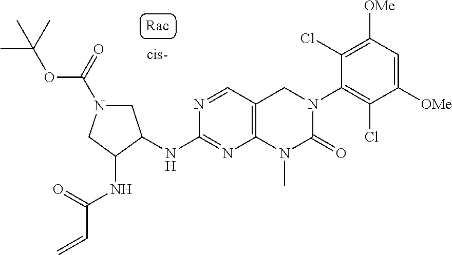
C1(NC2CN(C(=O)OC(C)(C)C)CC2NC(=O)C=C)=NC2=C(C=N1)CN(C1=C(Cl)C([OMe])=CC([OMe])=C1Cl)C(=O)N2C
